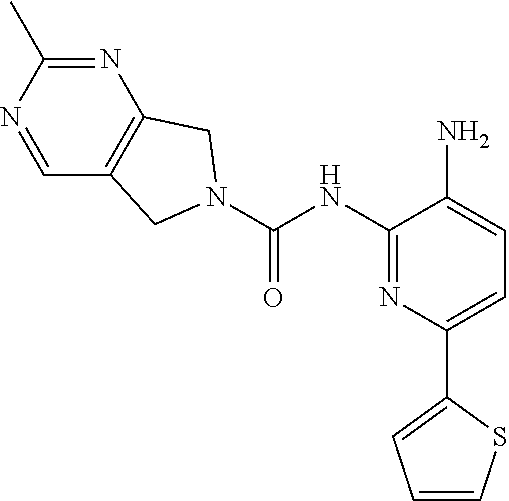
N1=C(C)N=CC2=C1CN(C(=O)NC1=NC(C3=CC=CS3)=CC=C1N)C2
